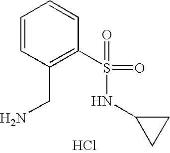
C1=CC(CN)=C(S(=O)(=O)NC2CC2)C=C1.Cl
